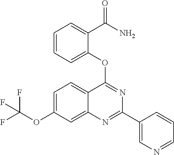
C1=C(OC(F)(F)F)C=C2C(=C1)C(OC1=CC=CC=C1C(=O)N)=NC(C1=CN=CC=C1)=N2
